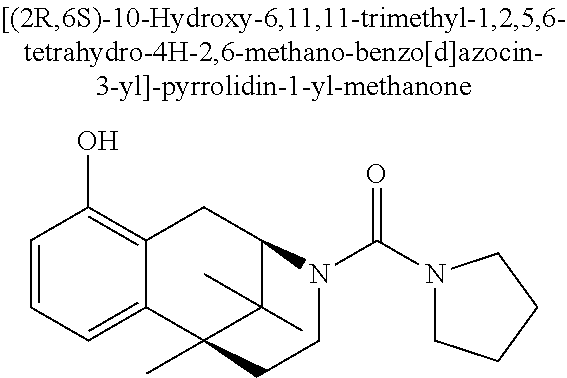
C1=CC=C2C(=C1O)CC1C(C)(C)C2(C)CCN1C(N1CCCC1)=O
